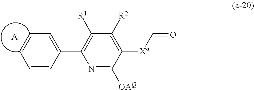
C1=CC(C2=C([R1])C([R2])=C([Xa]C=O)C([OAQ])=N2)=CC=C1.[A]
